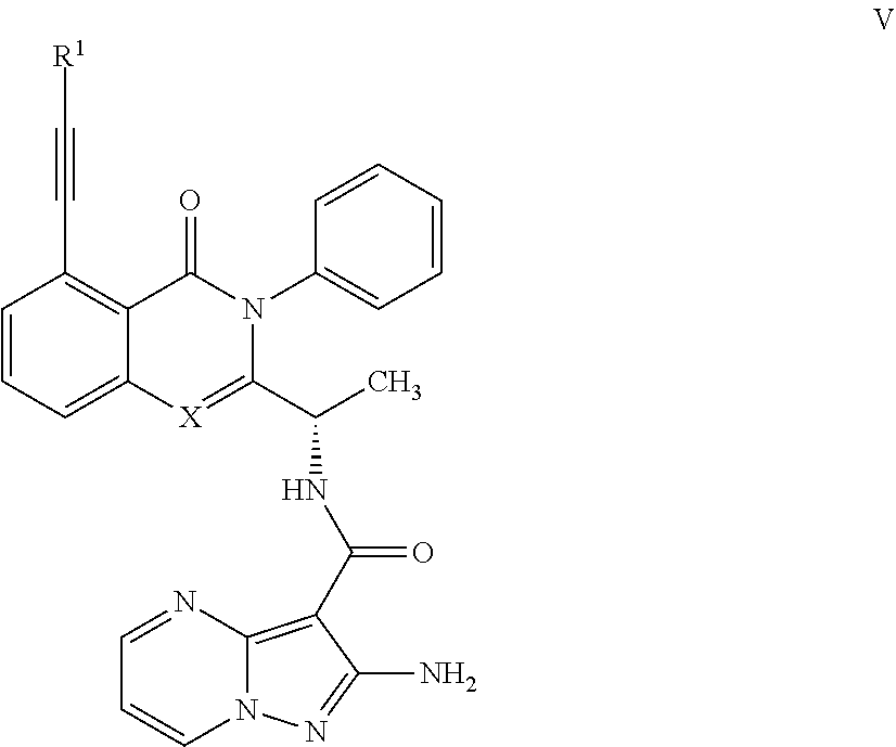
N12C(=C(C(NC(C3=[X]C4=CC=CC(C#C[R1])=C4C(=O)N3C3=CC=CC=C3)C)=O)C(N)=N1)N=CC=C2
